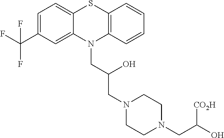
C1=C(C(F)(F)F)C=C2C(=C1)SC1=C(N2CC(CN2CCN(CC(O)[CO2H])CC2)O)C=CC=C1
